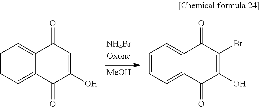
C1=CC=C2C(=C1)C(=O)C=C(O)C2=O.[MeOH].C1=CC=C2C(=C1)C(=O)C(Br)=C(O)C2=O
